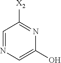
C1(O)=CN=CC([X2])=N1
